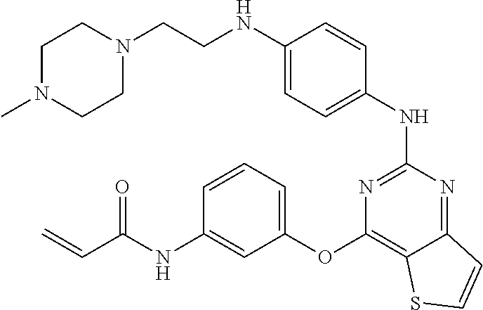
N(C1=CC=C(NC2=NC(OC3=CC=CC(NC(C=C)=O)=C3)=C3C(=N2)C=CS3)C=C1)CCN1CCN(C)CC1
